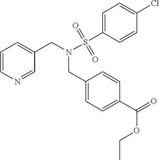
C1=CN=CC(CN(S(C2=CC=C(Cl)C=C2)(=O)=O)CC2=CC=C(C(=O)OCC)C=C2)=C1
